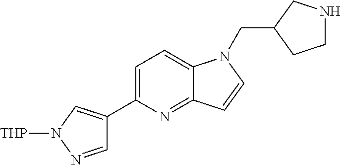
C1=C(C2=CN([THP])N=C2)N=C2C(=C1)N(CC1CCNC1)C=C2
